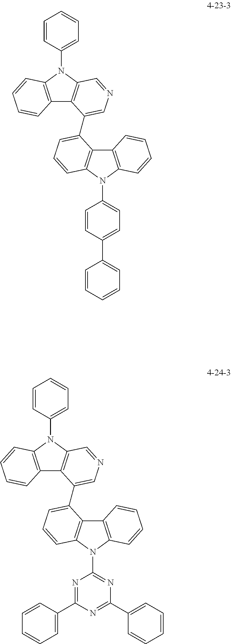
C12=C(N(C3=CC=C(C4=CC=CC=C4)C=C3)C3=C1C=CC=C3)C=CC=C2C1=CN=CC2=C1C1=C(N2C2=CC=CC=C2)C=CC=C1.C12=C(N(C3=NC(C4=CC=CC=C4)=NC(C4=CC=CC=C4)=N3)C3=C1C=CC=C3)C=CC=C2C1=CN=CC2=C1C1=C(N2C2=CC=CC=C2)C=CC=C1
